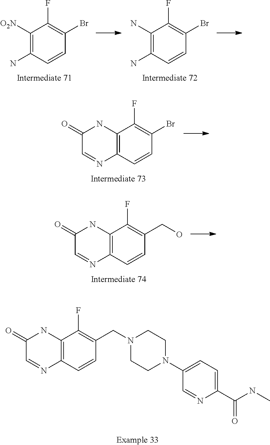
C1(N2CCN(CC3=C(F)C4=C(C=C3)N=CC(=O)N4)CC2)=CC=C(C(NC)=O)N=C1.C1([O2N])=C(N)C=CC(Br)=C1F.C1(N)=C(N)C=CC(Br)=C1F.C12=C(C=CC(Br)=C1F)N=CC(=O)N2.C12=C(C=CC(CO)=C1F)N=CC(=O)N2
